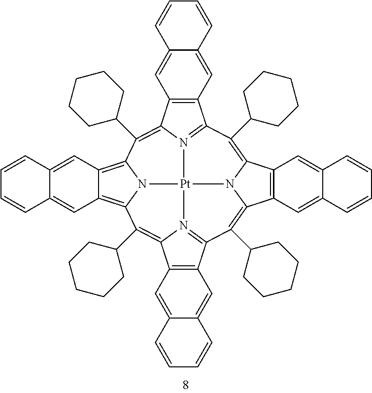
C1=CC2=CC3=C(C=C2C=C1)C1=N2C3=C(C3CCCCC3)C3=C4C=C5C=CC=CC5=CC4=C4N3[Pt]23N2=C(C5=C(C=C6C=CC=CC6=C5)C2=C4C2CCCCC2)C(C2CCCCC2)=C2C4=C(C=C5C(=C4)C=CC=C5)C(=C1C1CCCCC1)N32
